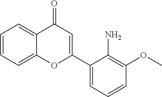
C1=CC=C2C(=C1)C(=O)C=C(C1=CC=CC(OC)=C1N)O2
